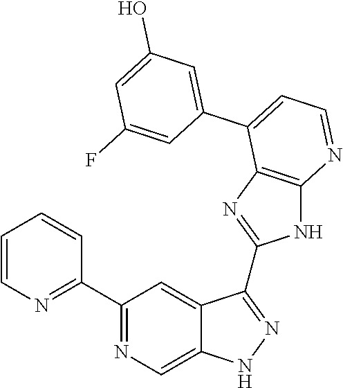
C1(C2=NC=C3C(=C2)C(C2=NC4=C(N2)N=CC=C4C2=CC(O)=CC(F)=C2)=NN3)=NC=CC=C1
